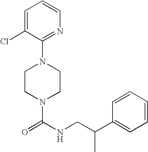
N1(C(NCC(C2=CC=CC=C2)C)=O)CCN(C2=NC=CC=C2Cl)CC1
